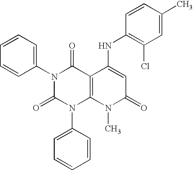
N1(C2=CC=CC=C2)C(=O)N(C2=CC=CC=C2)C2=C(C1=O)C(NC1=C(Cl)C=C(C)C=C1)=CC(=O)N2C
